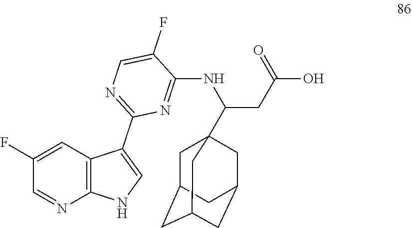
C1(F)=CC2=C(N=C1)NC=C2C1=NC=C(F)C(NC(CC(O)=O)C23CC4CC(CC(C2)C4)C3)=N1
